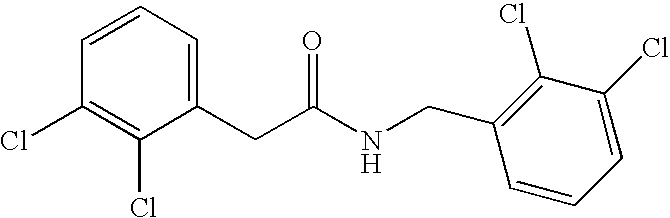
C(C(NCC1=C(Cl)C(Cl)=CC=C1)=O)C1=CC=CC(Cl)=C1Cl
